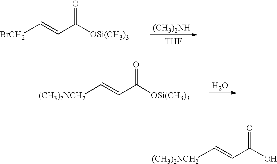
[(CH3)2NCH2]C=CC(O)=O.[BrCH2]C=CC([OSi(CH3)3])=O.[(CH3)2NH].[THF].[(CH3)2NCH2]C=CC([OSi(CH3)3])=O.O
